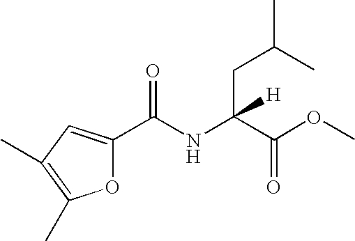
C1(C(NC(C(OC)=O)(CC(C)C)[H])=O)=CC(C)=C(C)O1
